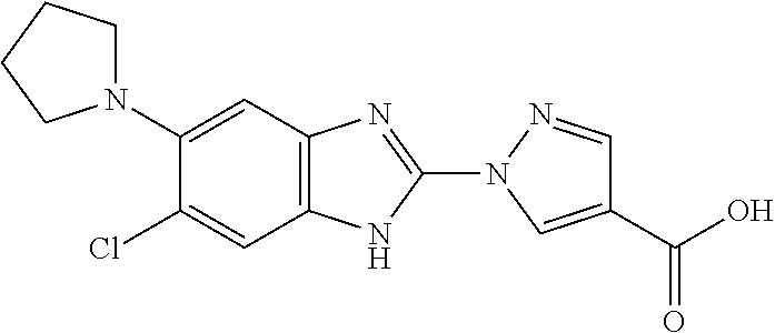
C1(N2CCCC2)=CC2=C(C=C1Cl)NC(N1C=C(C(O)=O)C=N1)=N2
